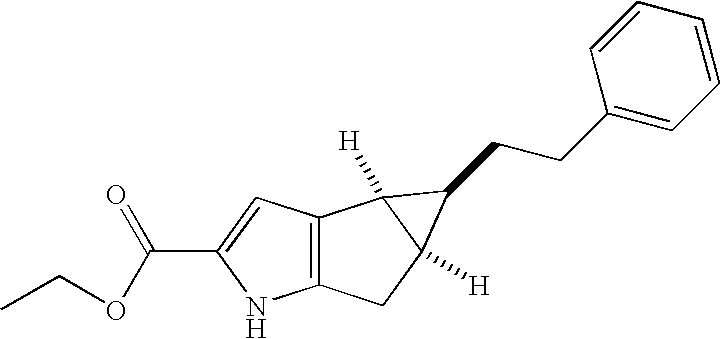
C12=C(CC3([H])C1([H])C3CCC1=CC=CC=C1)NC(C(OCC)=O)=C2
